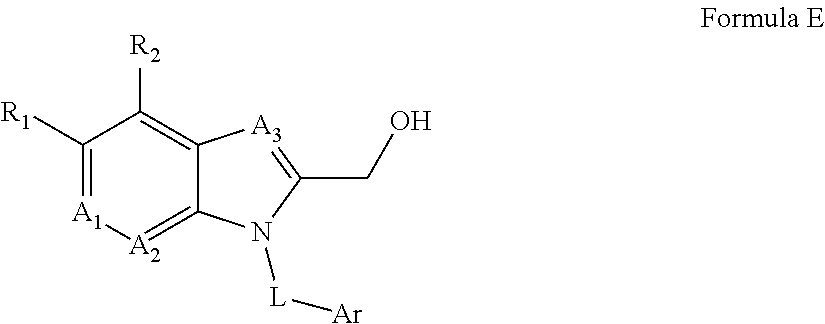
C1([R1])=[A1][A2]=C2C(=C1[R2])[A3]=C(CO)N2[L][Ar]
